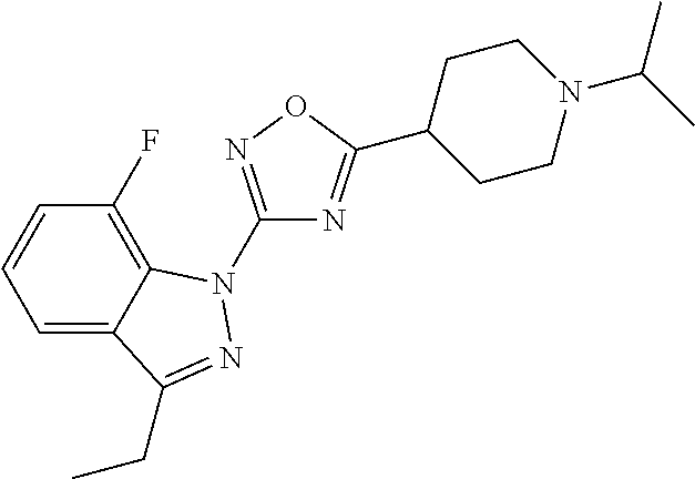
C1(F)=C2C(=CC=C1)C(CC)=NN2C1=NOC(C2CCN(C(C)C)CC2)=N1
